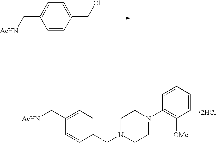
C1=C(C[AcHN])C=CC(CCl)=C1.C1=C(C[AcHN])C=CC(CN2CCN(C3=C([OMe])C=CC=C3)CC2)=C1.[2HCl]
